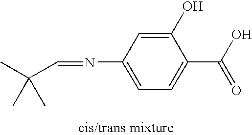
C1(O)=CC(N=CC(C)(C)C)=CC=C1C(O)=O
